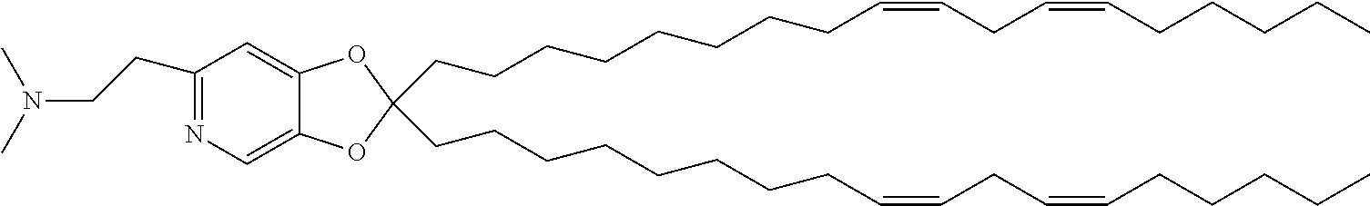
C(CCCCCCCC=CCC=CCCCCC)C1(CCCCCCCCC=CCC=CCCCCC)OC2=CN=C(CCN(C)C)C=C2O1
